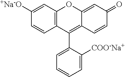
C1([+Na-O])=CC2=C(C=C1)C(C1=CC=CC=C1[COO-Na+])=C1C(=CC(=O)C=C1)O2
